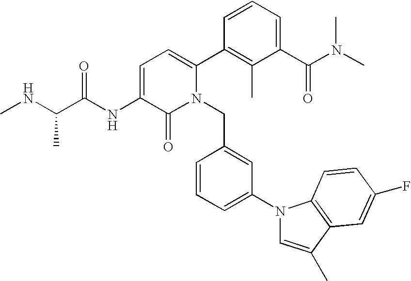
C1=C(NC(C(NC)C)=O)C(=O)N(CC2=CC(N3C=C(C)C4=C3C=CC(F)=C4)=CC=C2)C(C2=C(C)C(C(N(C)C)=O)=CC=C2)=C1
